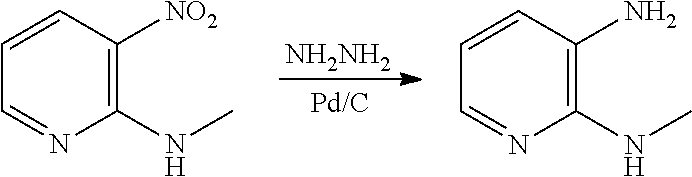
C1(NC)=C([NO2])C=CC=N1.[NH2NH2].C1(NC)=C(N)C=CC=N1
